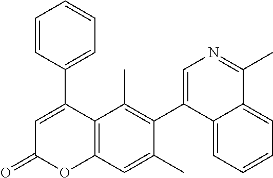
C1(C2=CC(=O)OC3=C2C(C)=C(C2=CN=C(C)C4=CC=CC=C24)C(C)=C3)=CC=CC=C1
